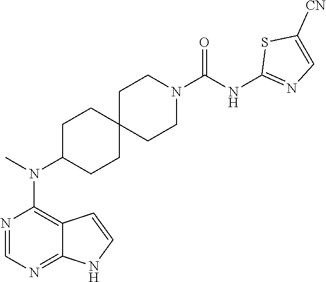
N1=CN=C2C(=C1N(C)C1CCC3(CC1)CCN(C(NC1=NC=C([CN])S1)=O)CC3)C=CN2
